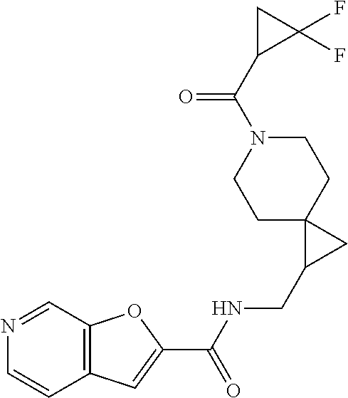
C1C2(CCN(C(C3CC3(F)F)=O)C1)C(CNC(C1=CC3=C(O1)C=NC=C3)=O)C2
